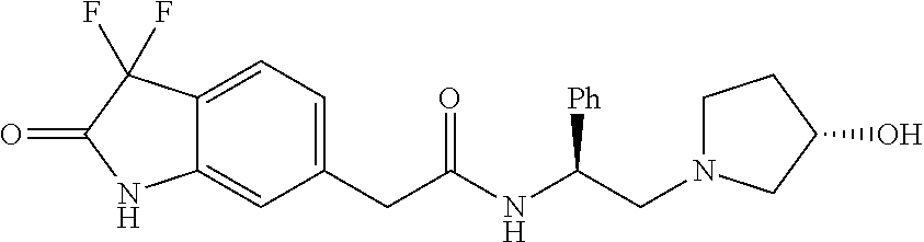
C12=CC=C(CC(NC(CN3CCC(O)C3)[Ph])=O)C=C1NC(=O)C2(F)F
